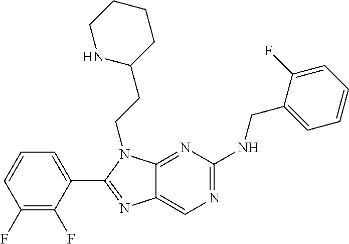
C1(F)=C(F)C=CC=C1C1=NC2=CN=C(NCC3=CC=CC=C3F)N=C2N1CCC1CCCCN1
